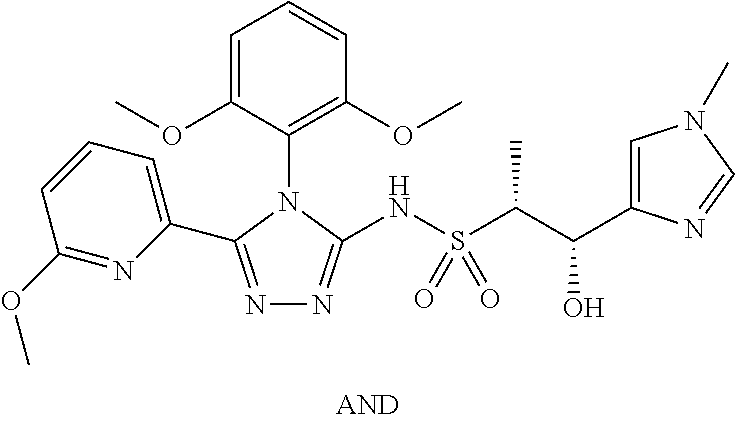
C1=C(OC)C(N2C(C3=CC=CC(OC)=N3)=NN=C2NS(C(C)C(O)C2=CN(C)C=N2)(=O)=O)=C(OC)C=C1
